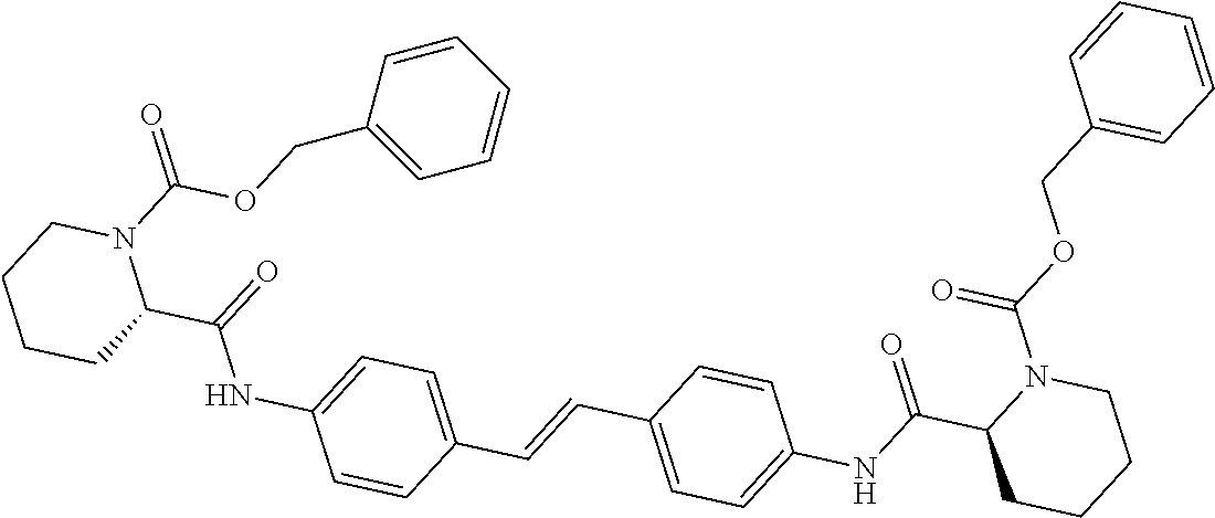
C1(C=CC2=CC=C(NC(C3CCCCN3C(OCC3=CC=CC=C3)=O)=O)C=C2)=CC=C(NC(=O)C2N(C(=O)OCC3=CC=CC=C3)CCCC2)C=C1
